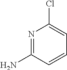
N1=C(N)C=CC=C1Cl
